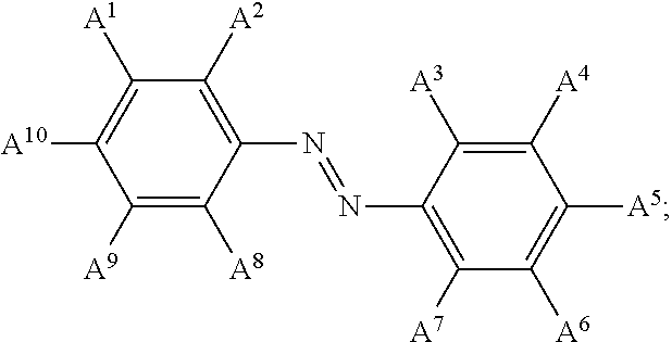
C1(N=NC2=C([A7])C([A6])=C([A5])C([A4])=C2[A3])=C([A2])C([A1])=C([A10])C([A9])=C1[A8]
